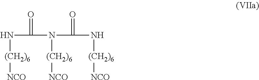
N(C(=O)N([(CH2)6][NCO])C(=O)N[(CH2)6][NCO])[(CH2)6][NCO]
